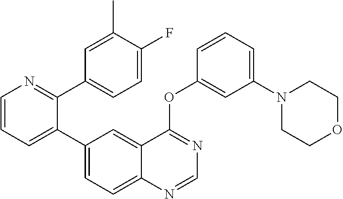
C1=CN=C(C2=CC=C(F)C(C)=C2)C(C2=CC=C3C(=C2)C(OC2=CC(N4CCOCC4)=CC=C2)=NC=N3)=C1
